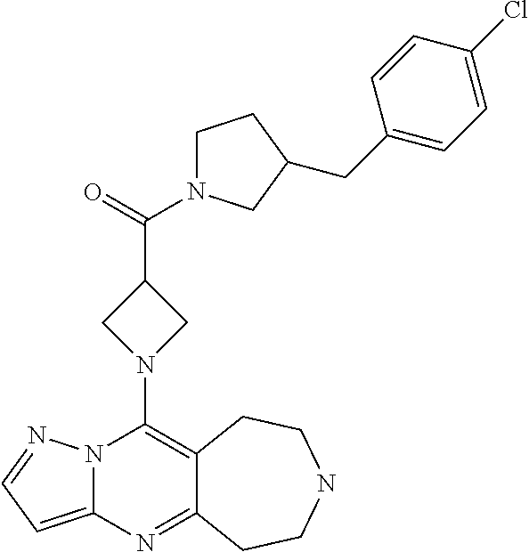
N12C(=CC=N1)N=C1C(=C2N2CC(C(=O)N3CCC(CC4=CC=C(Cl)C=C4)C3)C2)CCNCC1
